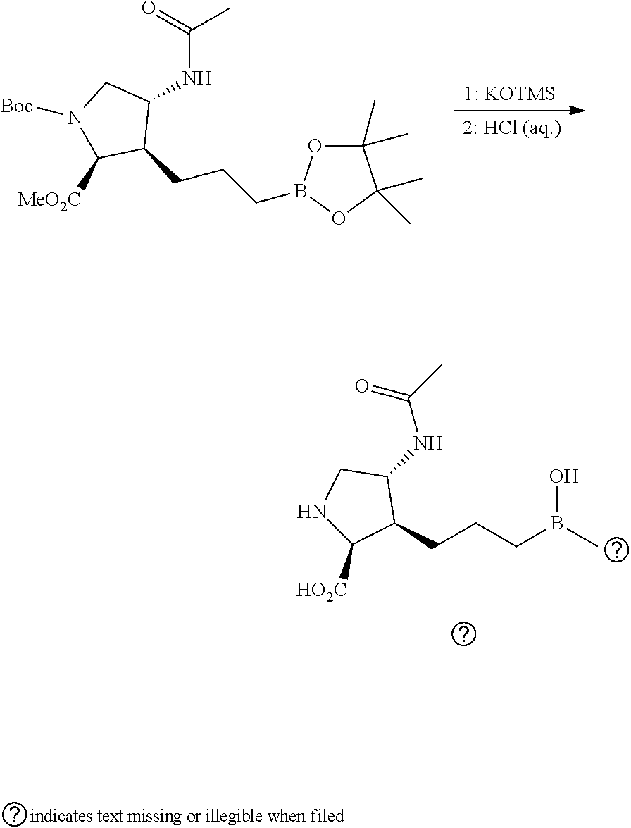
[2: HCl (aq.)].[1: KOTMS].N(C1CN([Boc])C([MeO2C])C1CCCB1OC(C)(C)C(C)(C)O1)C(C)=O.N(C1CNC([HO2C])C1CCCB(C)O)C(C)=O
